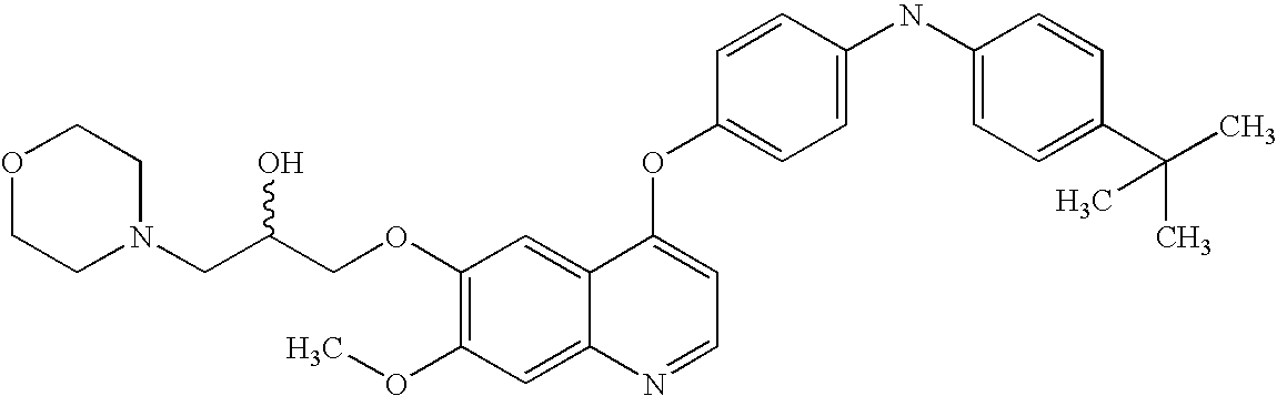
C1(OCC(CN2CCOCC2)O)=C(OC)C=C2C(=C1)C(OC1=CC=C(NC3=CC=C(C(C)(C)C)C=C3)C=C1)=CC=N2
